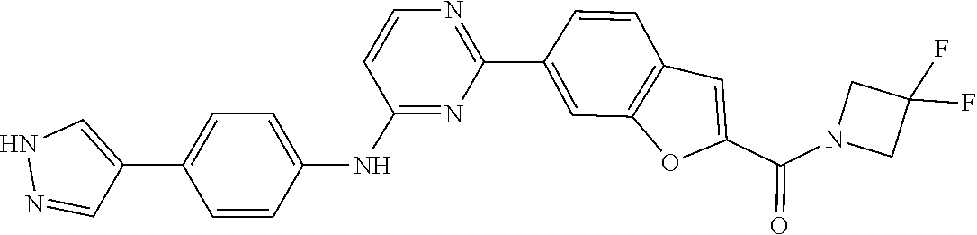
N1=C(NC2=CC=C(C3=CNN=C3)C=C2)C=CN=C1C1=CC2=C(C=C1)C=C(C(=O)N1CC(F)(F)C1)O2
